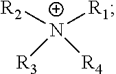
[R2][N+]([R1])([R4])[R3]
